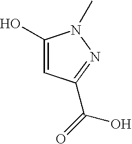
C1(O)=CC(C(=O)O)=NN1C
